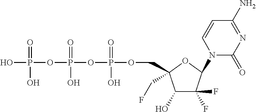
C1(O)C(F)(F)C(N2C(=O)N=C(N)C=C2)OC1(CF)COP(OP(OP(O)(=O)O)(=O)O)(=O)O
